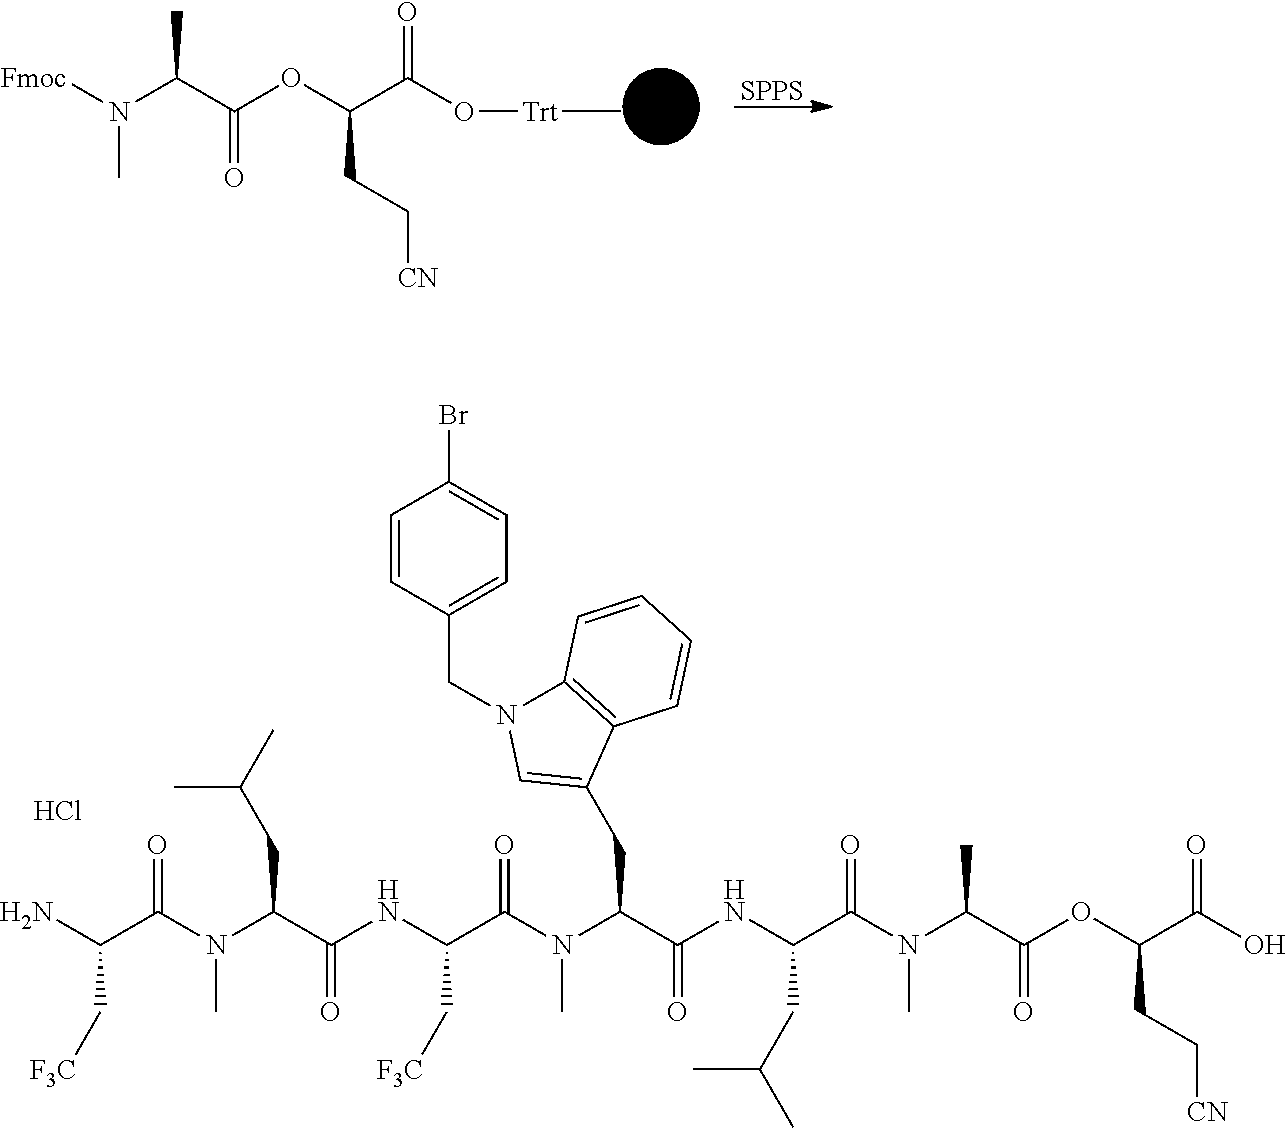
[Fmoc]N(C)C(C(=O)OC(CC[CN])C(O[Trt]C)=O)C.[SPPS].NC(C(N(C(C(NC(C(N(C(C(NC(C(N(C(C(OC(C(O)=O)CC[CN])=O)C)C)=O)CC(C)C)=O)CC1=CN(CC2=CC=C(Br)C=C2)C2=C1C=CC=C2)C)=O)C[F3C])=O)CC(C)C)C)=O)C[F3C].Cl
